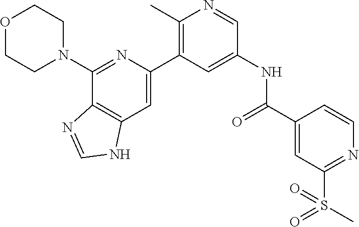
O1CCN(C2=NC(C3=C(C)N=CC(NC(=O)C4=CC(S(C)(=O)=O)=NC=C4)=C3)=CC3=C2N=CN3)CC1
